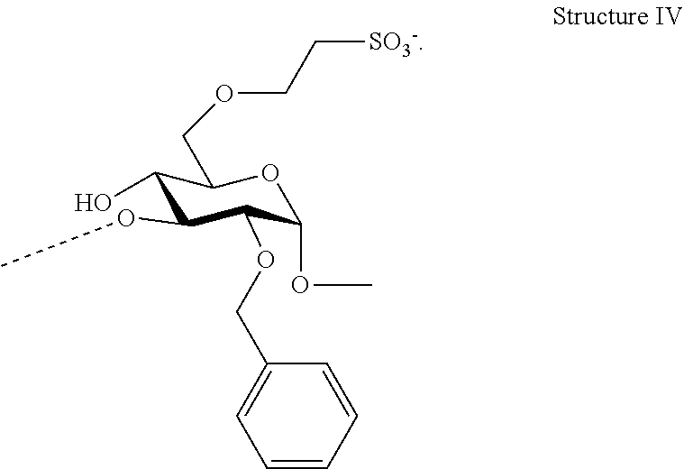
C1(O)C(OC)C(OCC2=CC=CC=C2)C(OC)OC1COCC[SO3-]
